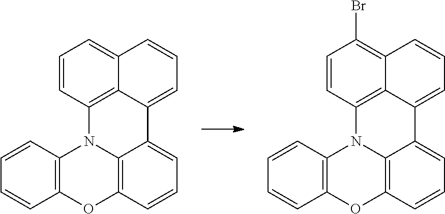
O1C2=C(N3C4=C1C=CC=C4C1=CC=CC4=CC=CC3=C41)C=CC=C2.O1C2=C(N3C4=C1C=CC=C4C1=CC=CC4=C(Br)C=CC3=C41)C=CC=C2
